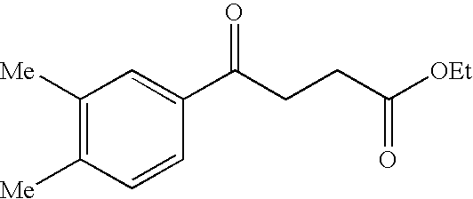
C(CCC(C1=CC([Me])=C([Me])C=C1)=O)(=O)[OEt]
